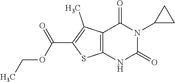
C12=C(NC(=O)N(C3CC3)C1=O)SC(C(OCC)=O)=C2C
